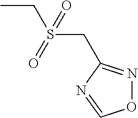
CCS(CC1=NOC=N1)(=O)=O
